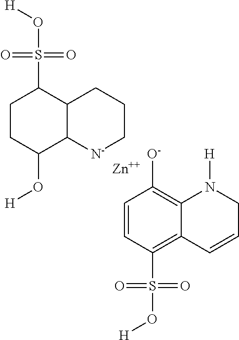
C1=CC(S(O[H])(=O)=O)=C2C(=C1[O-])N([H])CC=C2.C1CC(O[H])C2C(C1S(O[H])(=O)=O)CCC[N-]2.[Zn]
